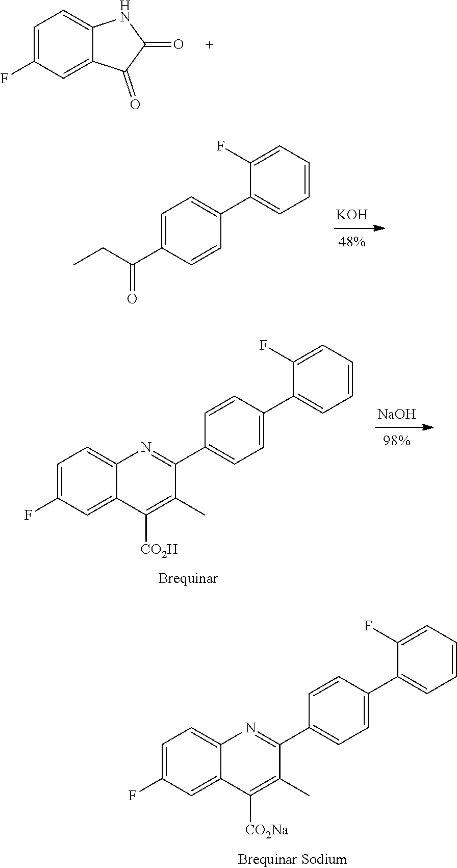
C1=C(F)C=C2C(=C1)NC(=O)C2=O.[KOH].C1=C(C(CC)=O)C=CC(C2=CC=CC=C2F)=C1.[NaOH].C1=CC(C2=CC=CC=C2F)=CC=C1C1=NC2=CC=C(F)C=C2C([CO2H])=C1C.C1=CC(C2=CC=CC=C2F)=CC=C1C1=NC2=CC=C(F)C=C2C([CO2Na])=C1C
